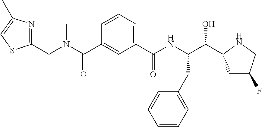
C1=CC=C(C(NC(C(O)C2CC(F)CN2)CC2=CC=CC=C2)=O)C=C1C(=O)N(C)CC1=NC(C)=CS1
